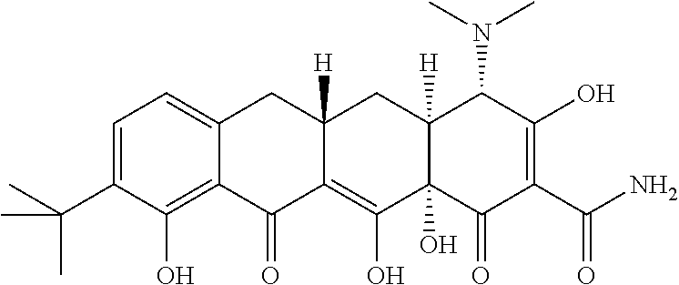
C1=C(C(C)(C)C)C(O)=C2C(=C1)CC1([H])C(=C(O)C3(O)C([H])(C1)C(N(C)C)C(O)=C(C(N)=O)C3=O)C2=O
